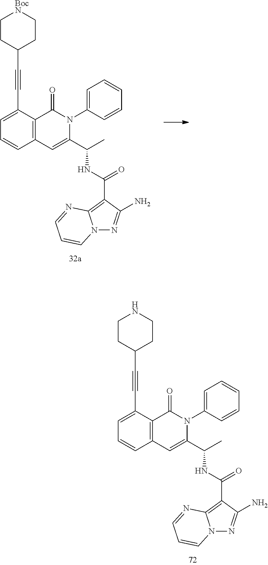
C12=C(C(C#CC3CCNCC3)=CC=C1)C(=O)N(C1=CC=CC=C1)C(C(NC(=O)C1=C3N(N=C1N)C=CC=N3)C)=C2.C12=C(C(C#CC3CC[BocN]CC3)=CC=C1)C(=O)N(C1=CC=CC=C1)C(C(NC(=O)C1=C3N(N=C1N)C=CC=N3)C)=C2
